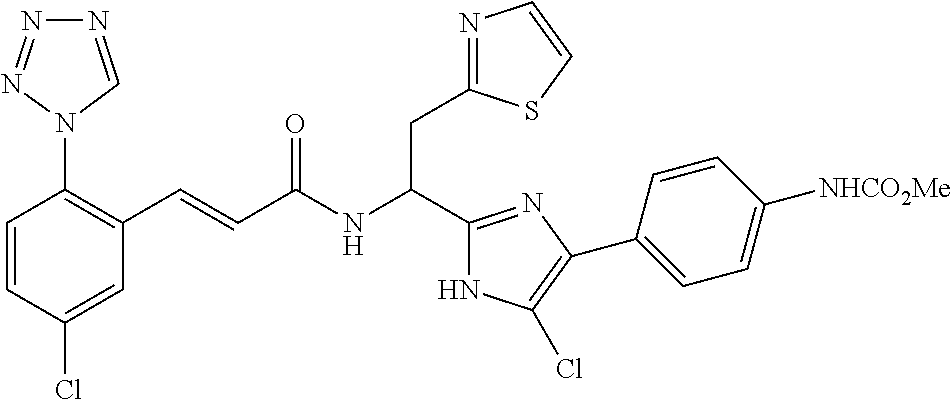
C1(Cl)=CC(C=CC(NC(CC2=NC=CS2)C2=NC(C3=CC=C([NHCO2Me])C=C3)=C(Cl)N2)=O)=C(N2C=NN=N2)C=C1
